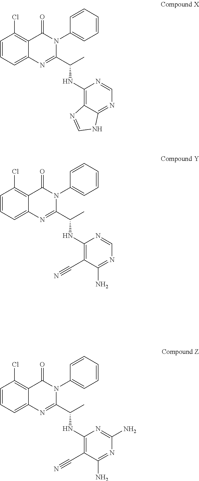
C1=C2C(=C(Cl)C=C1)C(=O)N(C1=CC=CC=C1)C(C(C)NC1=C3C(=NC=N1)NC=N3)=N2.C1=C2C(=C(Cl)C=C1)C(=O)N(C1=CC=CC=C1)C(C(C)NC1=C(C#N)C(N)=NC=N1)=N2.C1=C2C(=C(Cl)C=C1)C(=O)N(C1=CC=CC=C1)C(C(C)NC1=C(C#N)C(N)=NC(N)=N1)=N2
